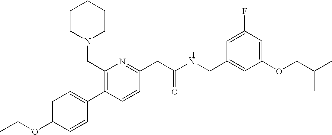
C1(OCC)=CC=C(C2=C(CN3CCCCC3)N=C(CC(NCC3=CC(OCC(C)C)=CC(F)=C3)=O)C=C2)C=C1
